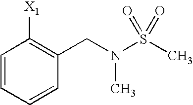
C1=CC=CC(CN(S(C)(=O)=O)C)=C1[X1]
